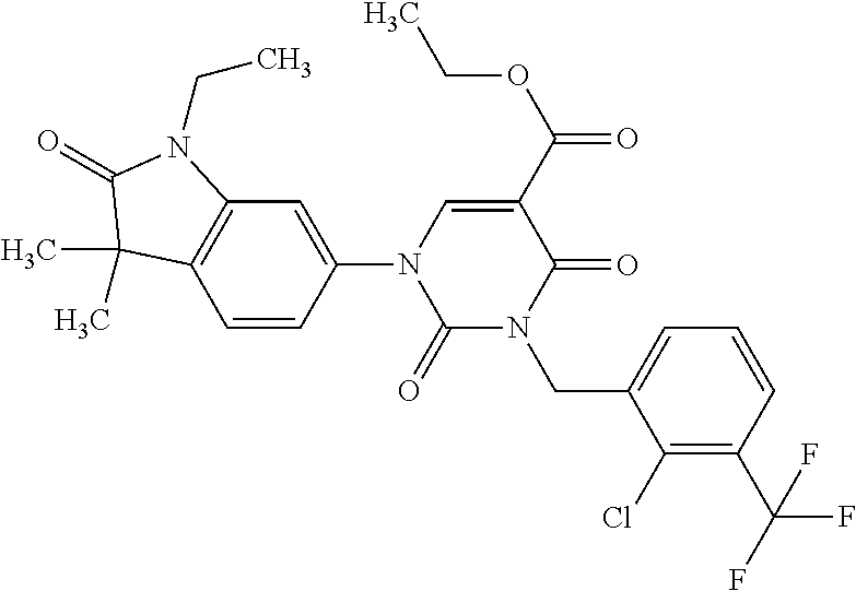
C1(=O)N(CC2=CC=CC(C(F)(F)F)=C2Cl)C(=O)C(C(OCC)=O)=CN1C1=CC2=C(C=C1)C(C)(C)C(=O)N2CC
